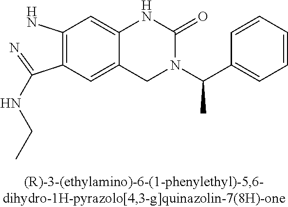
C1(N)=C(C(=N)NCC)C=C2C(=C1)NC(=O)N(C(C1=CC=CC=C1)C)C2
